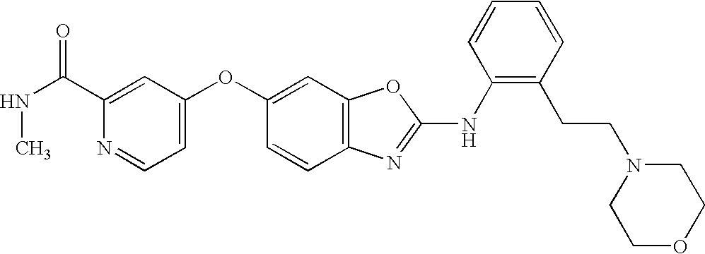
CNC(=O)C1=CC(OC2=CC3=C(C=C2)N=C(NC2=C(CCN4CCOCC4)C=CC=C2)O3)=CC=N1
